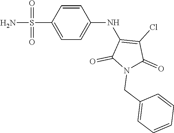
C1=CC(S(=O)(=O)N)=CC=C1NC1=C(Cl)C(=O)N(CC2=CC=CC=C2)C1=O
